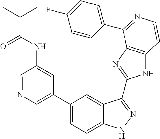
C1(C2=CN=CC(NC(=O)C(C)C)=C2)=CC=C2C(=C1)C(C1=NC3=C(N1)C=CN=C3C1=CC=C(F)C=C1)=NN2
